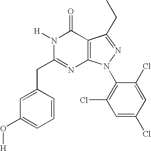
C1(CC2=NC3=C(C(=O)N2[H])C(CC)=NN3C2=C(Cl)C=C(Cl)C=C2Cl)=CC(O[H])=CC=C1
